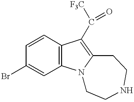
C1(Br)=CC2=C(C=C1)C(C(=O)[F3C])=C1N2CCNCC1
